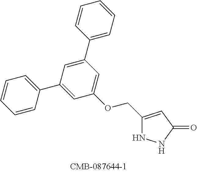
C1(COC2=CC(C3=CC=CC=C3)=CC(C3=CC=CC=C3)=C2)=CC(=O)NN1
